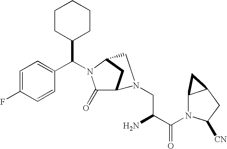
C1=C(F)C=CC(C(C2CCCCC2)N2C(=O)C3CC2CN3CC(N)C(N2C3C(CC2[CN])C3)=O)=C1
